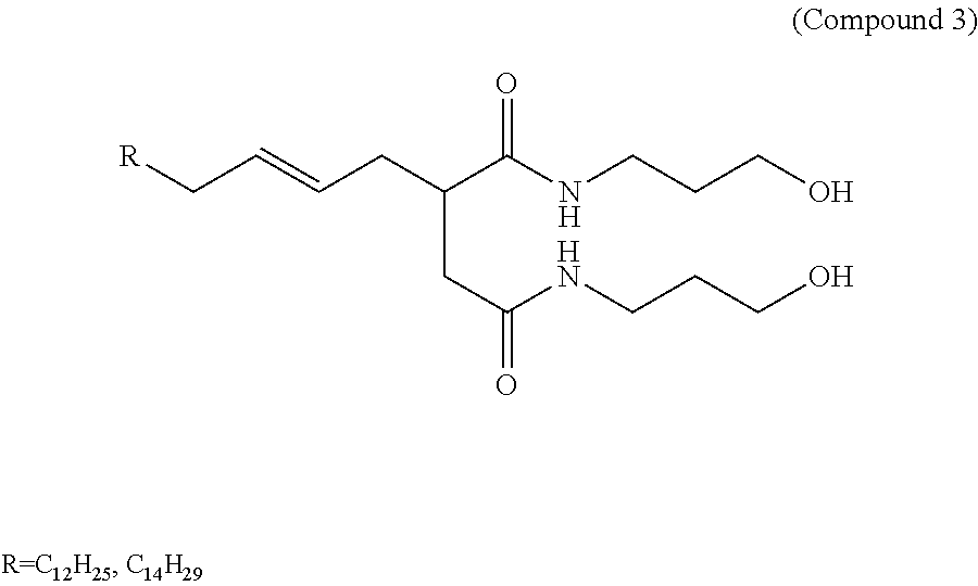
C(CC(NCCCO)=O)(C(NCCCO)=O)CC=CC[R]
